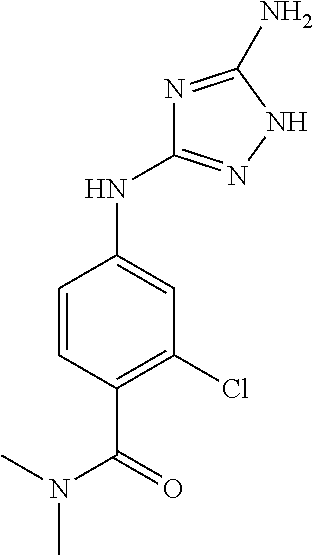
C1=CC(C(=O)N(C)C)=C(Cl)C=C1NC1=NNC(N)=N1
